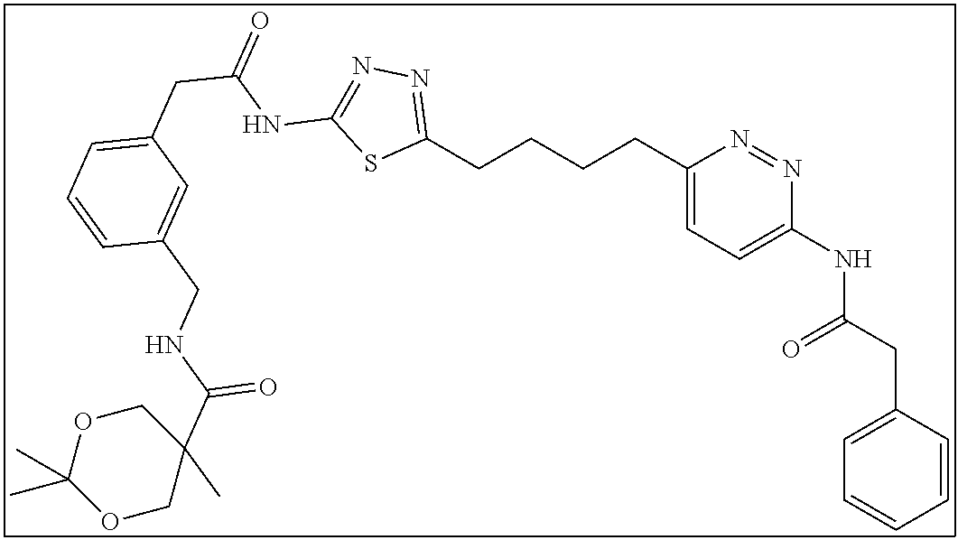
C1(CCCCC2=NN=C(NC(CC3=CC=CC(CNC(C4(C)COC(C)(C)OC4)=O)=C3)=O)S2)=CC=C(NC(CC2=CC=CC=C2)=O)N=N1
